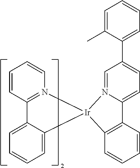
C1=C2C(=CC=C1)[Ir]1(N3=C2C=CC=C3)C2=C(C=CC=C2)C2=CC=C(C3=CC=CC=C3C)C=N21
